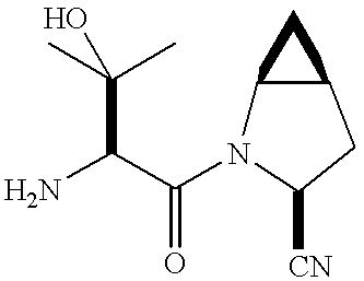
C(C(C(N1C2C(CC1[CN])C2)=O)N)(O)(C)C
